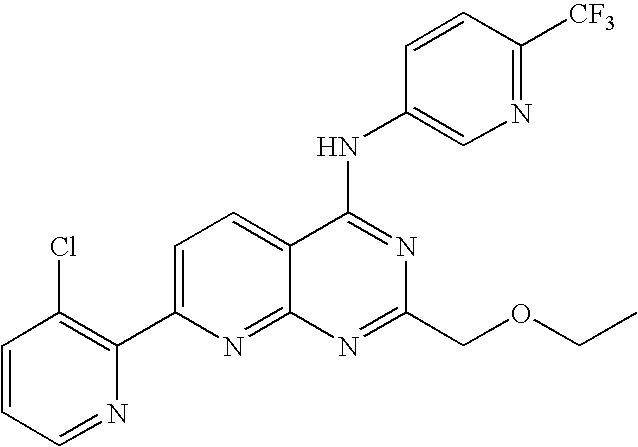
C1=CC=NC(C2=CC=C3C(=N2)N=C(COCC)N=C3NC2=CN=C([CF3])C=C2)=C1Cl
